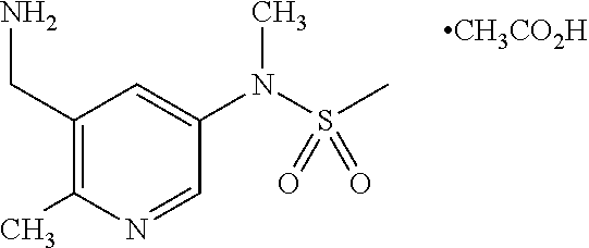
C1(CN)=C(C)N=CC(N(S(C)(=O)=O)C)=C1.[CH3CO2H]
